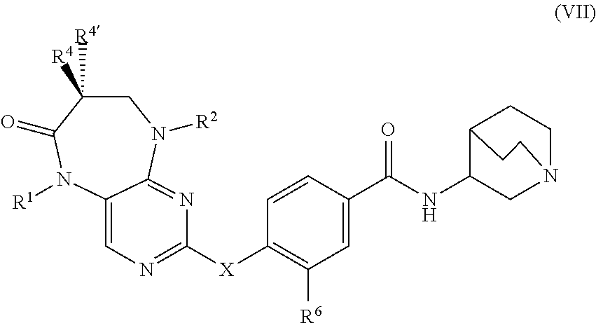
C1C([R4])([R4])C(=O)N([R1])C2=CN=C([X]C3=C([R6])C=C(C(=O)NC4C5CCN(C4)CC5)C=C3)N=C2N1[R2]
